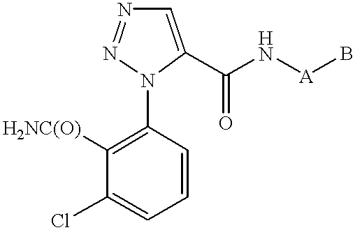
C1=C(C(N[A]B)=O)N(C2=C([H2NC(O)])C(Cl)=CC=C2)N=N1
